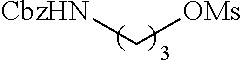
[CbzHN]C[OMs]
